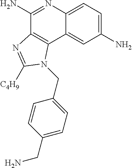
C1=C2C(=CC(N)=C1)C1=C(C(N)=N2)N=C([C4H9])N1CC1=CC=C(CN)C=C1
